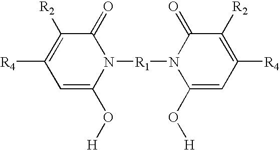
C1=C(O[H])N([R1]N2C(O[H])=CC([R4])=C([R2])C2=O)C(=O)C([R2])=C1[R4]
